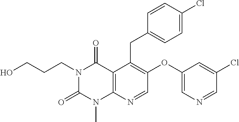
C1=CC(Cl)=CC=C1CC1=C(OC2=CN=CC(Cl)=C2)C=NC2=C1C(=O)N(CCCO)C(=O)N2C
